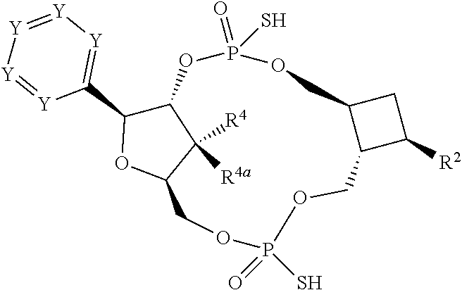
C12COP(S)(=O)OCC3C(COP(S)(=O)OC(C1([R4a])[R4])C(C1=[Y][Y]=[Y][Y]=[Y]1)O2)CC3[R2]
